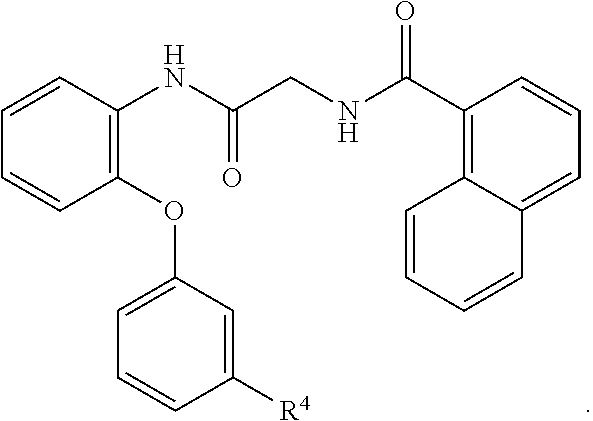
C1(OC2=CC=CC([R4])=C2)=C(NC(CNC(C2=C3C(=CC=C2)C=CC=C3)=O)=O)C=CC=C1
